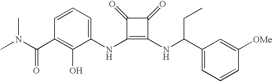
CN(C(C1=C(O)C(NC2=C(NC(C3=CC=CC([OMe])=C3)CC)C(=O)C2=O)=CC=C1)=O)C
